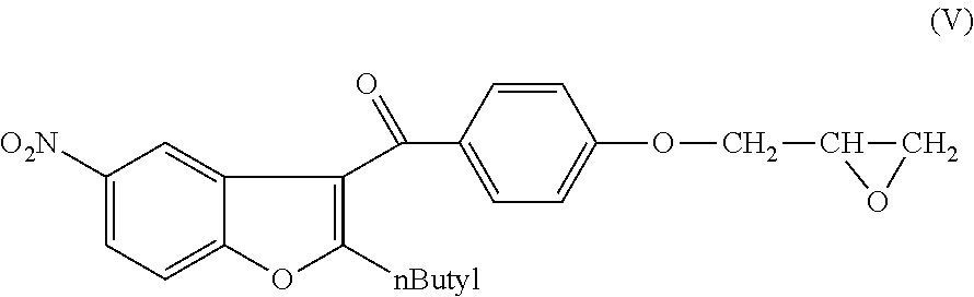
C1([O2N])=CC=C2C(=C1)C(C(C1=CC=C(OCC3OC3)C=C1)=O)=C([nButyl])O2
